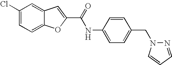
C1(C(=O)NC2=CC=C(CN3N=CC=C3)C=C2)=CC2=CC(Cl)=CC=C2O1
